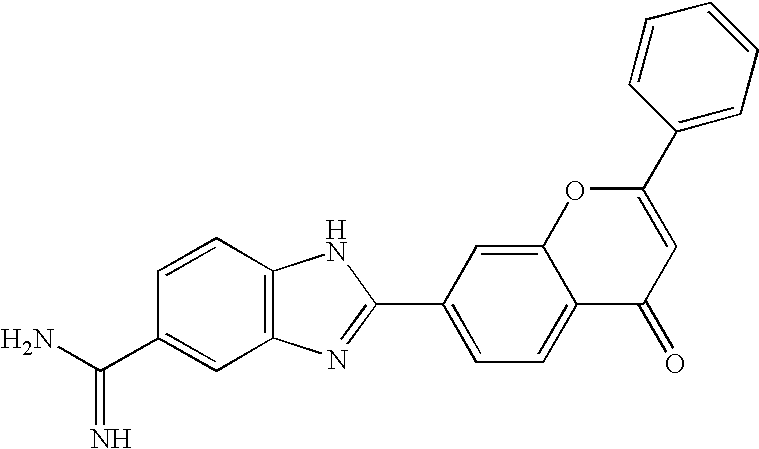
C1=CC2=C(C=C1C(N)=N)N=C(C1=CC=C3C(=C1)OC(C1=CC=CC=C1)=CC3=O)N2
